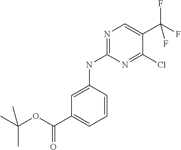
C1=CC=C(C(OC(C)(C)C)=O)C=C1NC1=NC=C(C(F)(F)F)C(Cl)=N1
